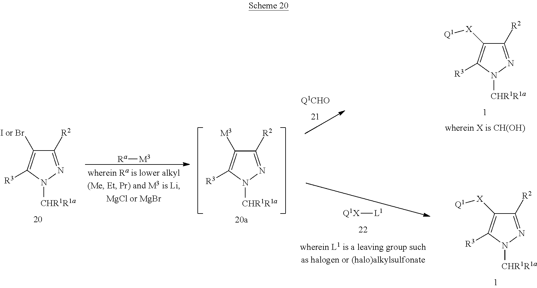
C1([R2])=NN([CHR1R1a])C([R3])=C1[I or Br].[Ra][M3].C1([R2])=NN([CHR1R1a])C([R3])=C1[M3].[Q1CHO].[Q1X][L1].C1([R2])=NN([CHR1R1a])C([R3])=C1[X][Q1].C1([R2])=NN([CHR1R1a])C([R3])=C1[X][Q1]
